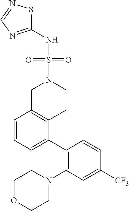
C1(NS(=O)(N2CC3=C(CC2)C(C2=C(N4CCOCC4)C=C([CF3])C=C2)=CC=C3)=O)=NC=NS1
